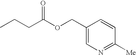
CCCC(OCC1=CN=C([Me])C=C1)=O
